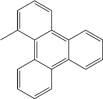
C12=C3C(=C4C(=C1C(C)=CC=C2)C=CC=C4)C=CC=C3
